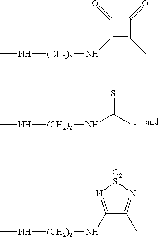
CN[(CH2)2]NC1=N[O2S]N=C1C.CN[(CH2)2]NC(C)=S.CN[(CH2)2]NC1=C(C)C(=O)C1=O
